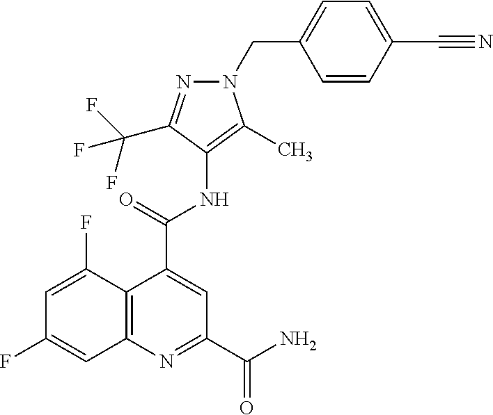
C12=C(N=C(C(N)=O)C=C1C(NC1=C(C)N(CC3=CC=C(C#N)C=C3)N=C1C(F)(F)F)=O)C=C(F)C=C2F
